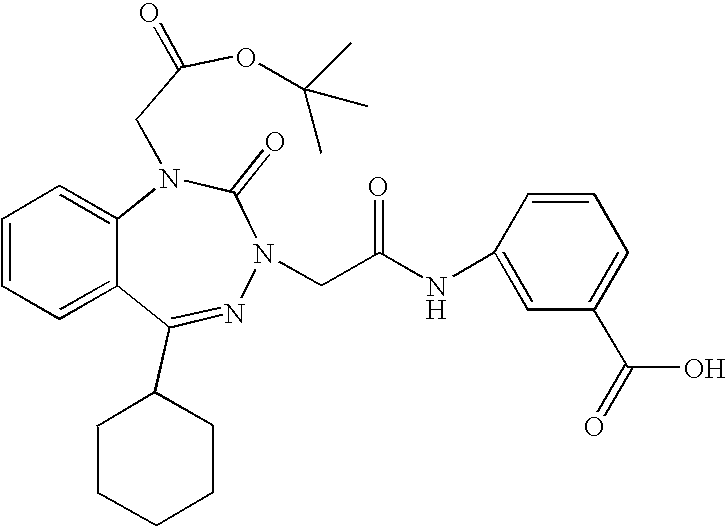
C1=CC=C2C(=C1)N(CC(OC(C)(C)C)=O)C(=O)N(CC(NC1=CC(C(=O)O)=CC=C1)=O)N=C2C1CCCCC1
